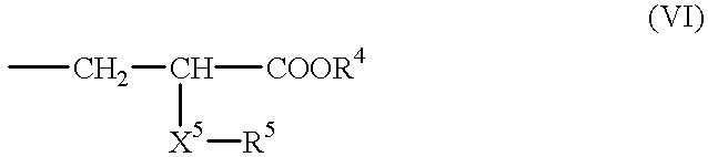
CCC([X5][R5])[COOR4]
